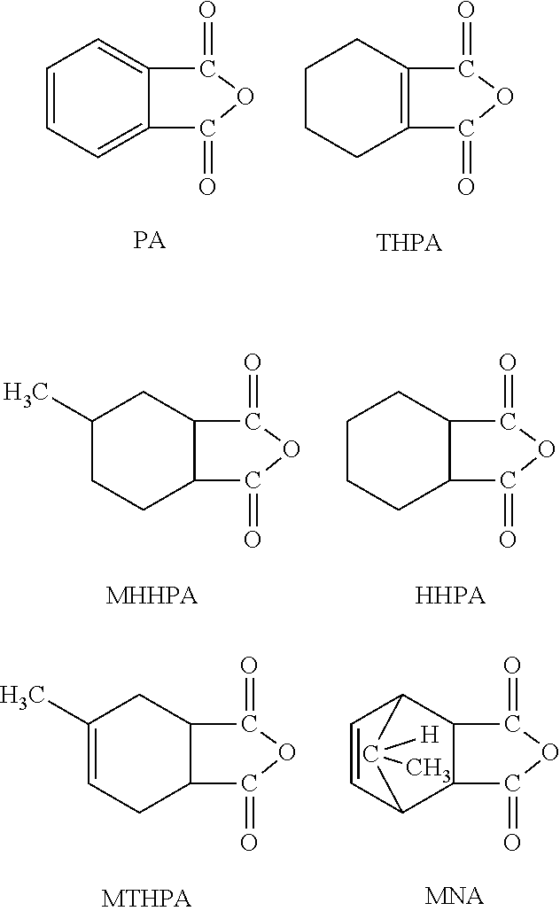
C1=CC=C2C(=C1)C(=O)OC2=O.C1CCC2=C(C1)C(=O)OC2=O.[THPA].C1(C)CCC2C(C1)C(=O)OC2=O.[MHHPA].C1CCC2C(C1)C(=O)OC2=O.[HHPA].C1(C)=CCC2C(C1)C(=O)OC2=O.[MTHPA].C1=CC2C3C(C1C2(C)[H])C(=O)OC3=O
